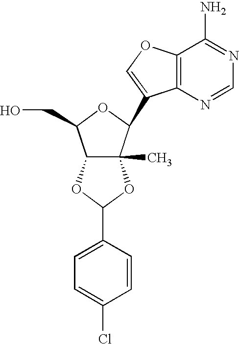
C1(C2OC3C(C)(O2)C(C2=COC4=C2N=CN=C4N)OC3CO)=CC=C(Cl)C=C1
